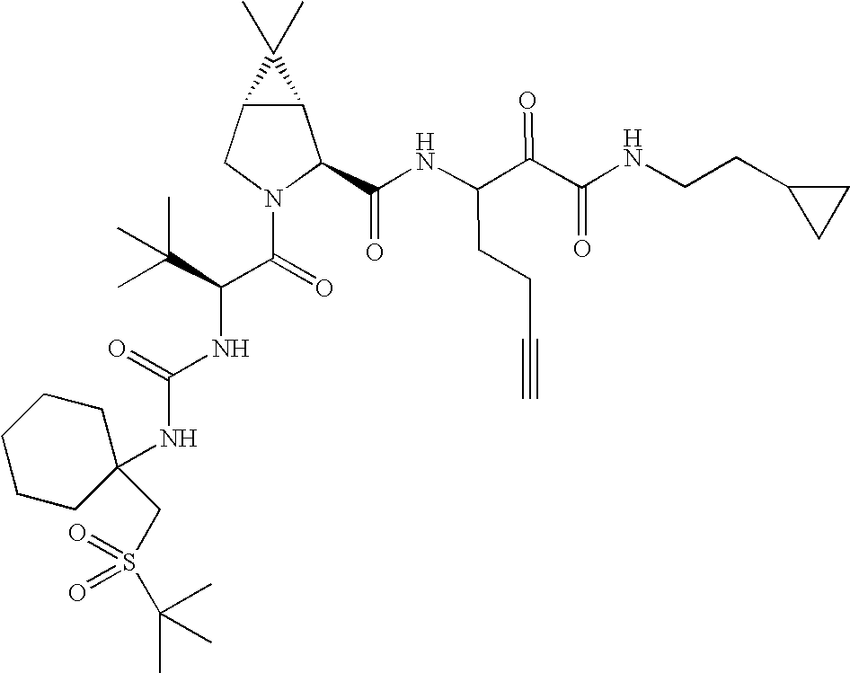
C12C(CN(C(=O)C(NC(NC3(CS(C(C)(C)C)(=O)=O)CCCCC3)=O)C(C)(C)C)C1C(NC(C(C(NCCC1CC1)=O)=O)CCC#C)=O)C2(C)C
